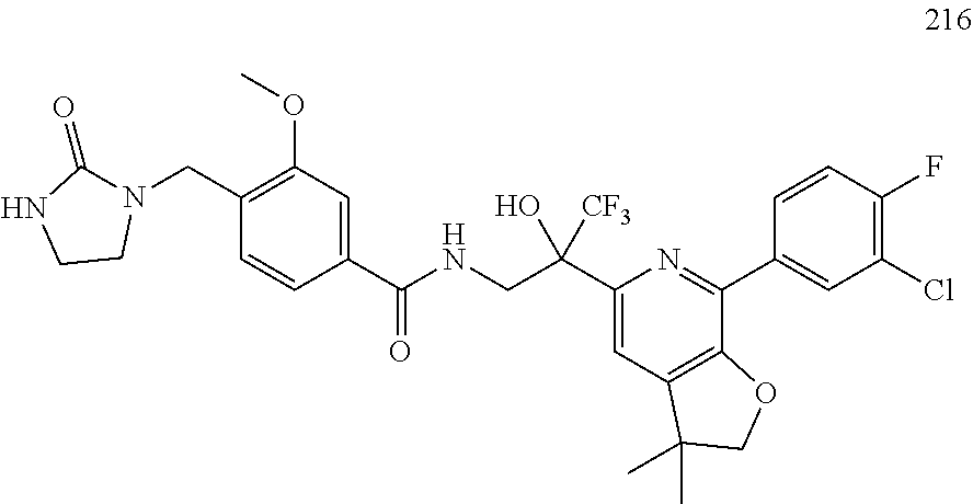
C1(C(=O)NCC(O)(C2=CC3=C(C(C4=CC(Cl)=C(F)C=C4)=N2)OCC3(C)C)[CF3])=CC(OC)=C(CN2CCNC2=O)C=C1
